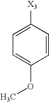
C1([X3])=CC=C(OC)C=C1
